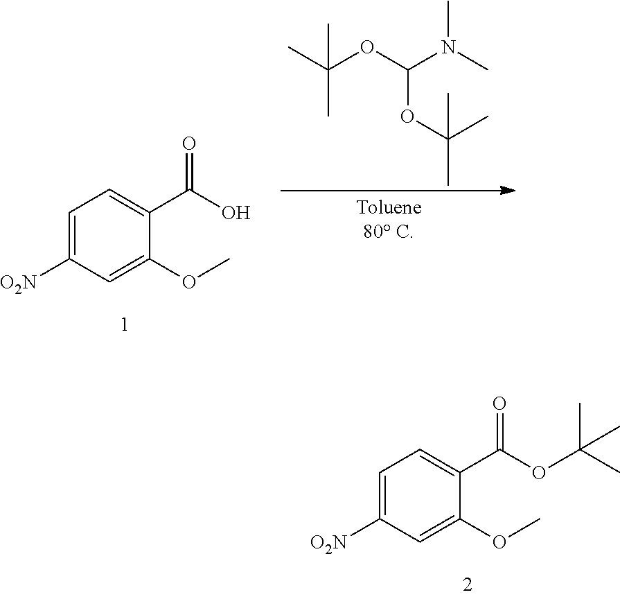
C1=C([O2N])C=C(OC)C(C(OC(C)(C)C)=O)=C1.C1=C([O2N])C=C(OC)C(C(O)=O)=C1.C(OC(C)(C)C)(N(C)C)OC(C)(C)C
